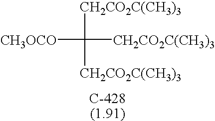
[CH3OCO]C([CH2CO2C(CH3)3])([CH2CO2C(CH3)3])[CH2CO2C(CH3)3]
